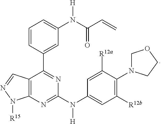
C12=C(N=C(N(C3=CC([R12b])=C(N4COCC4)C([R12a])=C3)[H])N=C1C1=CC(N([H])C(C=C)=O)=CC=C1)N([R15])N=C2
